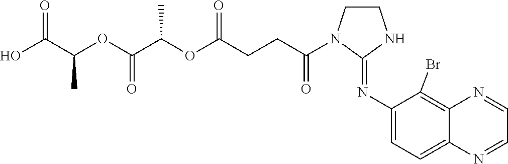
C1CN(C(CCC(OC(C(OC(C(O)=O)C)=O)C)=O)=O)C(=NC2=CC=C3C(=C2Br)N=CC=N3)N1
